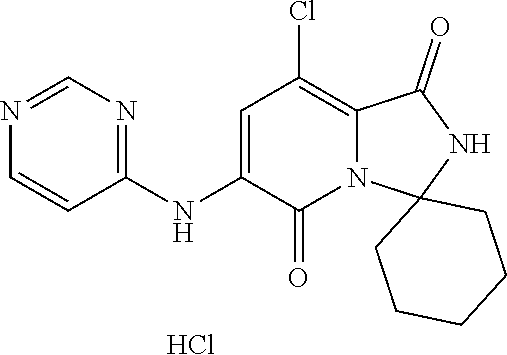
C1(NC2=CC(Cl)=C3N(C2=O)C2(NC3=O)CCCCC2)=NC=NC=C1.Cl
